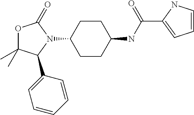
O1C(C)(C)C(C2=CC=CC=C2)N(C2CCC(NC(C3=CC=CN3)=O)CC2)C1=O
